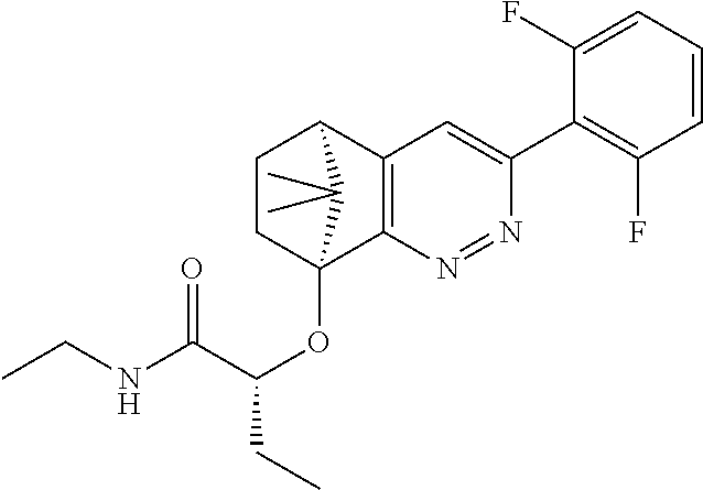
C1CC2(OC(C(NCC)=O)CC)C3=C(C1C2(C)C)C=C(C1=C(F)C=CC=C1F)N=N3
